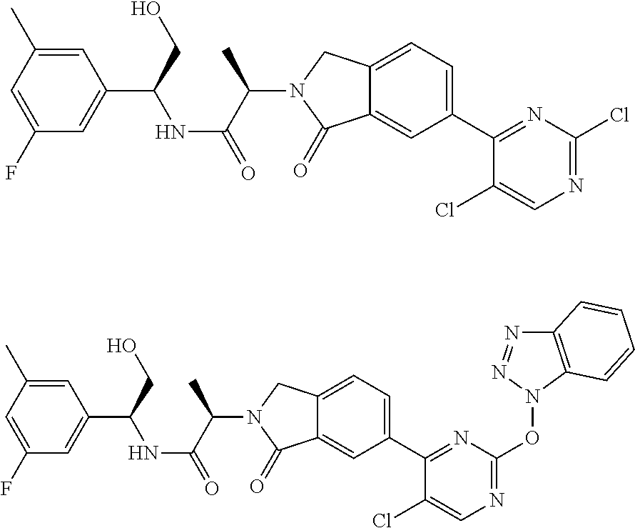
C1(C2=NC(Cl)=NC=C2Cl)=CC=C2C(=C1)C(=O)N(C(C(=O)NC(C1=CC(F)=CC(C)=C1)CO)C)C2.C1(C2=NC(ON3C4=C(N=N3)C=CC=C4)=NC=C2Cl)=CC=C2C(=C1)C(=O)N(C(C(=O)NC(C1=CC(F)=CC(C)=C1)CO)C)C2
